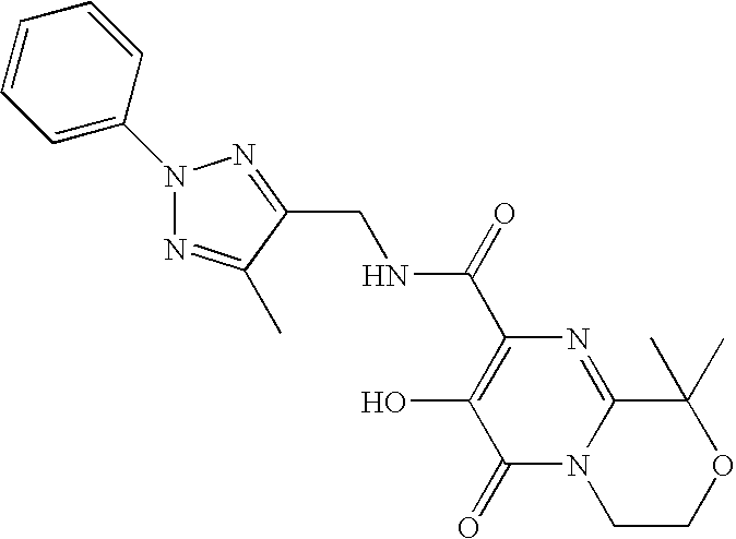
C1(=O)N2C(=NC(C(NCC3=NN(C4=CC=CC=C4)N=C3C)=O)=C1O)C(C)(C)OCC2
